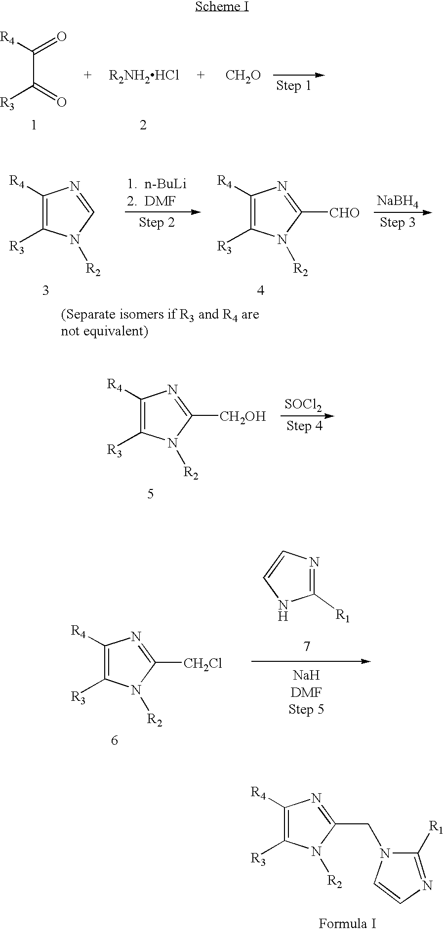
[R4]C(C(=O)[R3])=O.[CH2O].C1([R4])=C([R3])N([R2])C=N1.C1([R4])=C([R3])N([R2])C([CHO])=N1.[NaBH4].C1([R4])=C([R3])N([R2])C([CH2OH])=N1.[SOCl2].C1([R4])=C([R3])N([R2])C([CH2Cl])=N1.C1([R1])=NC=CN1.C1([R4])=C([R3])N([R2])C(CN2C=CN=C2[R1])=N1
